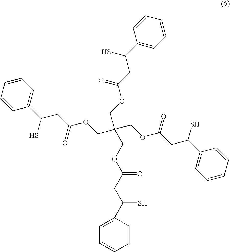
C(COC(CC(C1=CC=CC=C1)S)=O)(COC(CC(C1=CC=CC=C1)S)=O)(COC(CC(C1=CC=CC=C1)S)=O)COC(CC(C1=CC=CC=C1)S)=O
